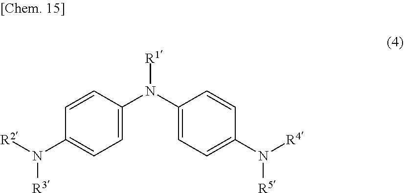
[R3]N([R2])C1=CC=C(N(C2=CC=C(N([R4])[R5])C=C2)[R1])C=C1
